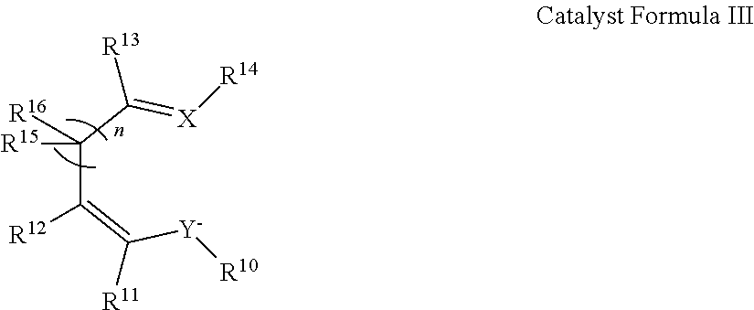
C(C(=C([Y][R10])[R11])[R12])(C(=[X][R14])[R13])([R15])[R16]
